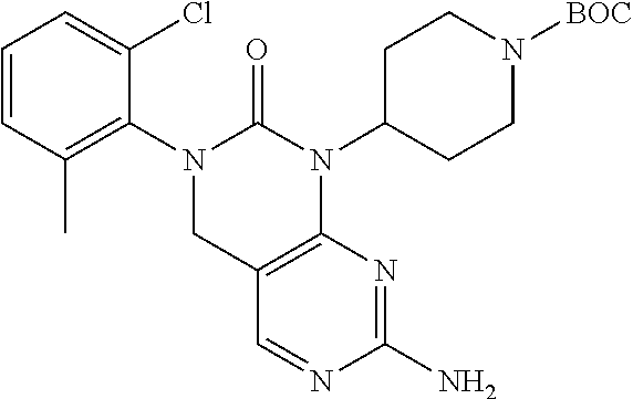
C12=C(N(C3CCN([BOC])CC3)C(=O)N(C3=C(C)C=CC=C3Cl)C1)N=C(N)N=C2
